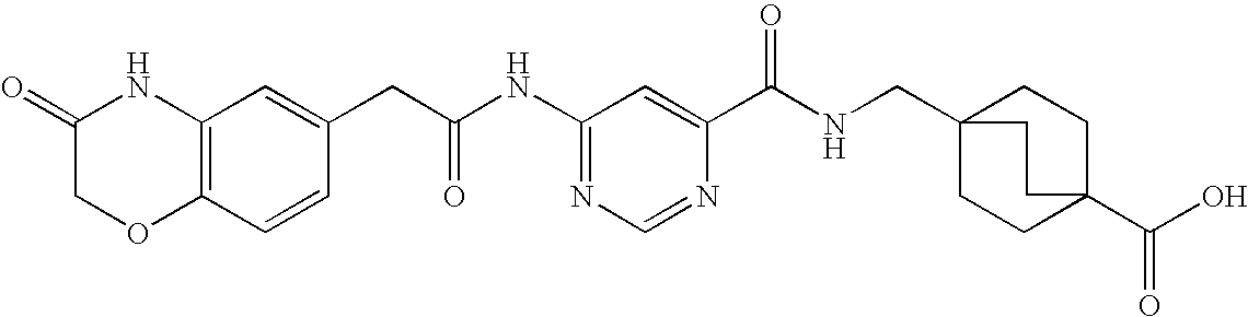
C1(NC(CC2=CC3=C(C=C2)OCC(=O)N3)=O)=NC=NC(C(NCC23CCC(C(O)=O)(CC2)CC3)=O)=C1
